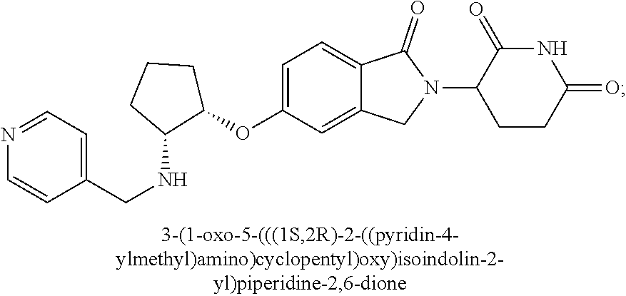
C1=C(OC2CCCC2NCC2=CC=NC=C2)C=C2C(=C1)C(=O)N(C1CCC(=O)NC1=O)C2
